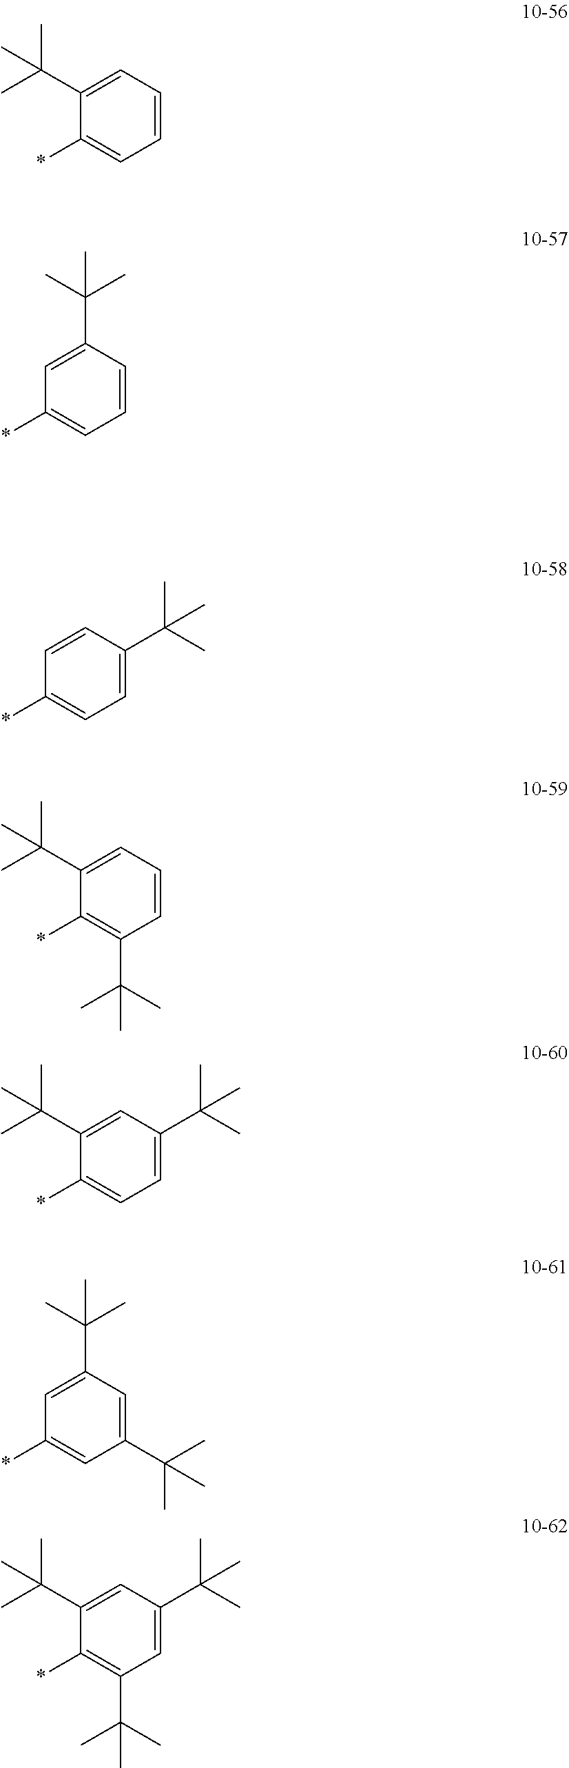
*C1=CC=CC(C(C)(C)C)=C1.*C1=CC=CC=C1C(C)(C)C.*C1=CC=C(C(C)(C)C)C=C1.*C1=C(C(C)(C)C)C=CC=C1C(C)(C)C.*C1=CC=C(C(C)(C)C)C=C1C(C)(C)C.*C1=CC(C(C)(C)C)=CC(C(C)(C)C)=C1.*C1=C(C(C)(C)C)C=C(C(C)(C)C)C=C1C(C)(C)C
